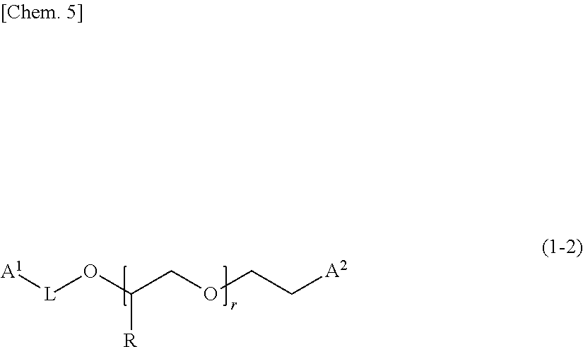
[A1][L]OC(COCC[A2])[R]
